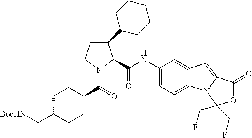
C1(C2CCCCC2)CCN(C(=O)C2CCC(C[BocHN])CC2)C1C(NC1=CC=C2C(=C1)C=C1N2C(CF)(CF)OC1=O)=O
